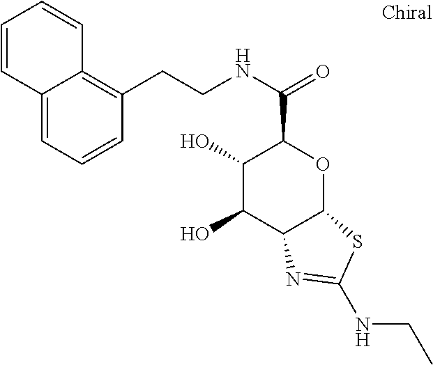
C1(O)C(O)C2C(OC1C(NCCC1=C3C(=CC=C1)C=CC=C3)=O)SC(NCC)=N2
